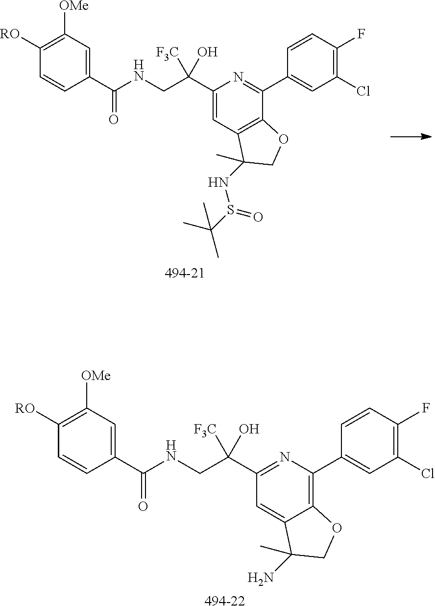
[494-21].C1=C(C(CNC(C2=CC([OMe])=C([RO])C=C2)=O)(O)[F3C])N=C(C2=CC(Cl)=C(F)C=C2)C2=C1C(NS(C(C)(C)C)=O)(C)CO2.[494-22].C1(C(CNC(C2=CC([OMe])=C([RO])C=C2)=O)(O)[F3C])=NC(C2=CC(Cl)=C(F)C=C2)=C2C(=C1)C(N)(C)CO2
